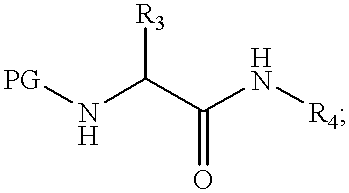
N(C(C(N[R4])=O)[R3])[PG]
